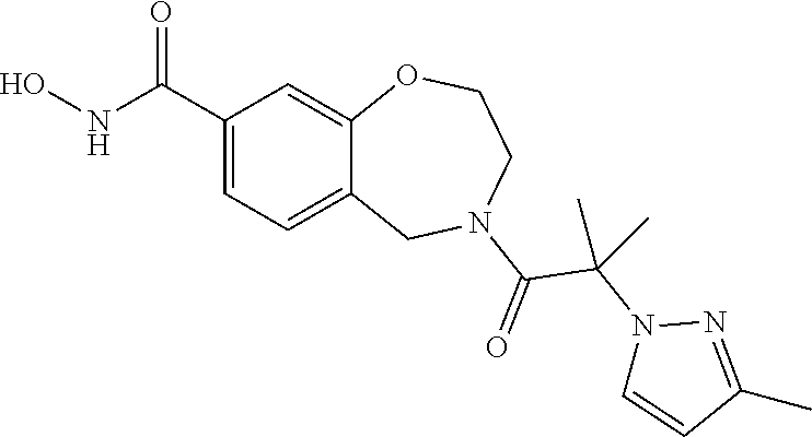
C1(C(NO)=O)=CC=C2C(=C1)OCCN(C(=O)C(N1C=CC(C)=N1)(C)C)C2
